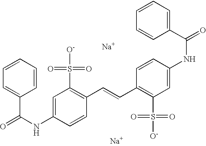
C1=CC=CC(C(=O)NC2=CC(S(=O)(=O)[O-])=C(C=CC3=C(S([O-])(=O)=O)C=C(NC(C4=CC=CC=C4)=O)C=C3)C=C2)=C1.[Na].[Na]
